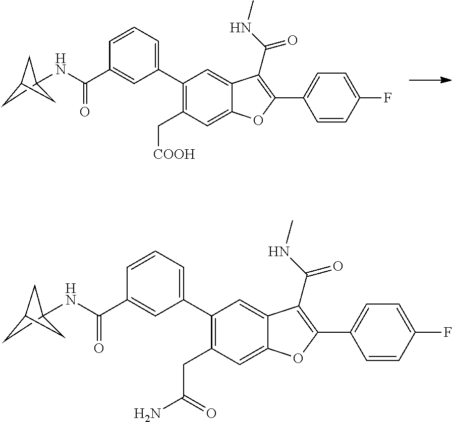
C1(C2=CC=CC(C(=O)NC34CC(C3)C4)=C2)=C(C[COOH])C=C2C(=C1)C(C(=O)NC)=C(C1=CC=C(F)C=C1)O2.C1(C2=CC=CC(C(=O)NC34CC(C3)C4)=C2)=C(CC(N)=O)C=C2C(=C1)C(C(=O)NC)=C(C1=CC=C(F)C=C1)O2
